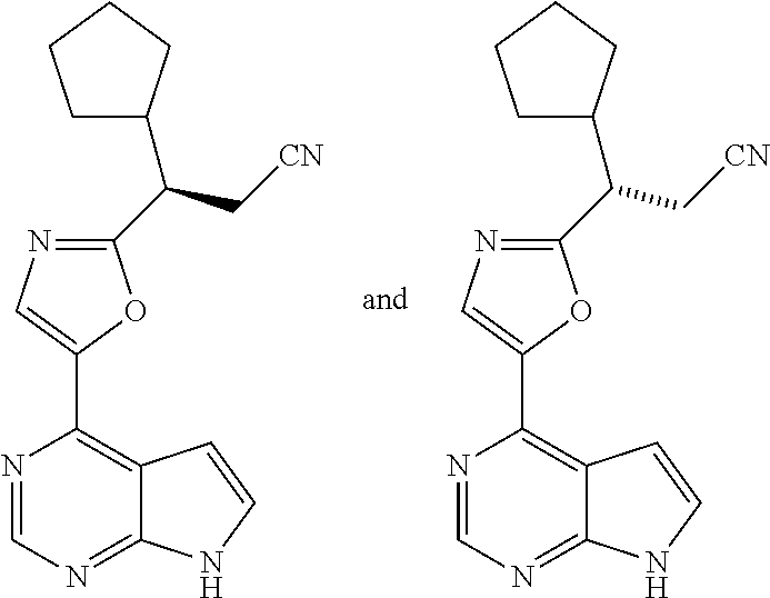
N1=CN=C2C(=C1C1=CN=C(C(C[CN])C3CCCC3)O1)C=CN2.N1=CN=C2C(=C1C1=CN=C(C(C[CN])C3CCCC3)O1)C=CN2
